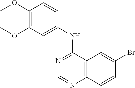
C12=C(C(NC3=CC(OC)=C(OC)C=C3)=NC=N1)C=C(Br)C=C2
